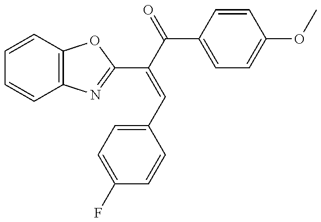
C1(F)=CC=C(C=C(C(C2=CC=C(OC)C=C2)=O)C2=NC3=C(O2)C=CC=C3)C=C1
